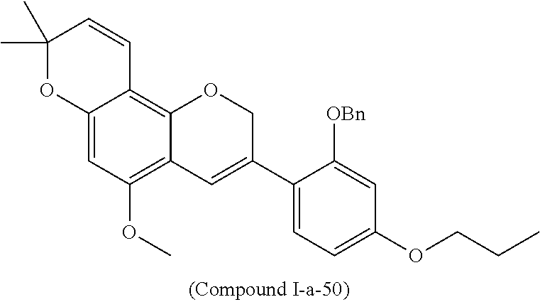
C12=CC(OC)=C3C(=C1C=CC(C)(C)O2)OCC(C1=CC=C(OCCC)C=C1[OBn])=C3
